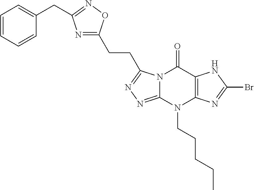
N12C(=NN=C1CCC1=NC(CC3=CC=CC=C3)=NO1)N(CCCCC)C1=C(C2=O)NC(Br)=N1
